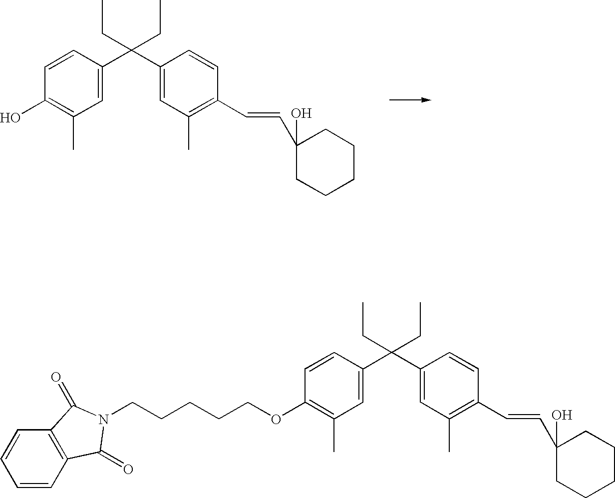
C1=CC(C(C2=CC(C)=C(C=CC3(O)CCCCC3)C=C2)(CC)CC)=CC(C)=C1O.C1=CC(C(C2=CC(C)=C(C=CC3(O)CCCCC3)C=C2)(CC)CC)=CC(C)=C1OCCCCCN1C(=O)C2=C(C=CC=C2)C1=O
